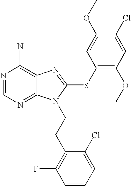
N1=CN=C2C(=C1N)N=C(SC1=C(OC)C=C(Cl)C(OC)=C1)N2CCC1=C(F)C=CC=C1Cl
